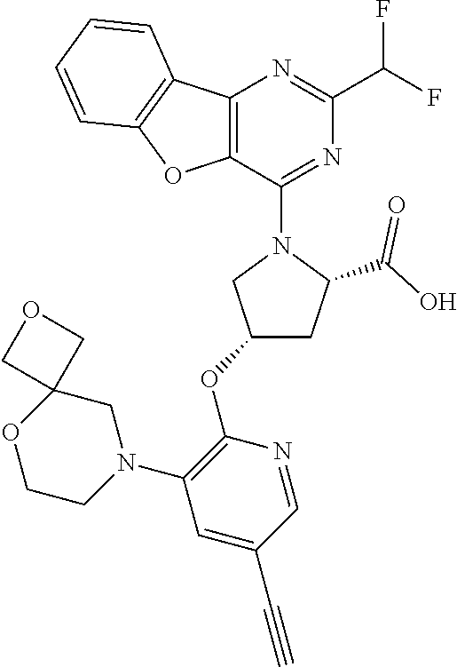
C12=C(C(N3CC(OC4=C(N5CC6(OCC5)COC6)C=C(C#C)C=N4)CC3C(O)=O)=NC(C(F)F)=N1)OC1=C2C=CC=C1
